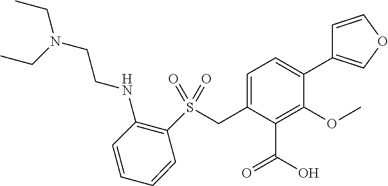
C1(S(CC2=CC=C(C3=COC=C3)C(OC)=C2C(O)=O)(=O)=O)=C(NCCN(CC)CC)C=CC=C1
